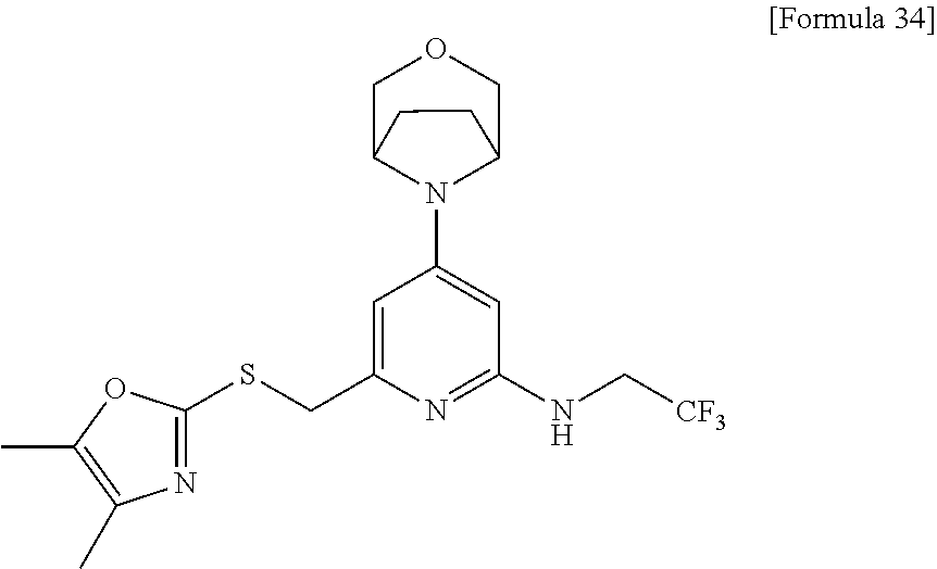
C1=C(CSC2=NC(C)=C(C)O2)N=C(NC[CF3])C=C1N1C2COCC1CC2
